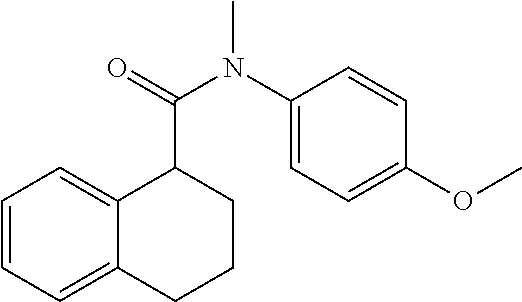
C1=CC=C2C(=C1)C(C(N(C1=CC=C(OC)C=C1)C)=O)CCC2
